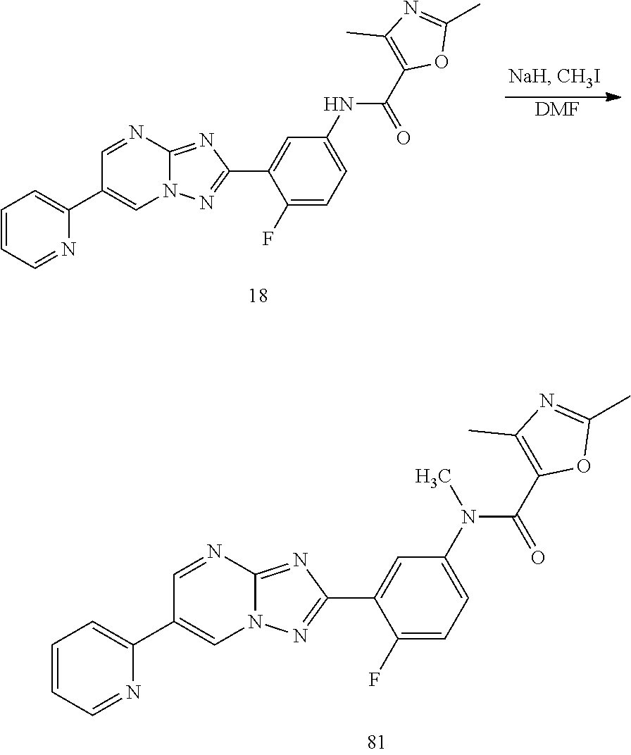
[DMF].C12=NC(C3=CC(NC(C4=C(C)N=C(C)O4)=O)=CC=C3F)=NN1C=C(C1=CC=CC=N1)C=N2.C12=NC(C3=CC(N(C(C4=C(C)N=C(C)O4)=O)C)=CC=C3F)=NN1C=C(C1=CC=CC=N1)C=N2
